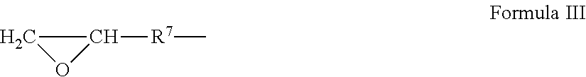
C1OC1[R7]C
